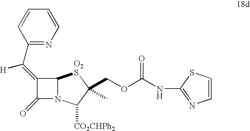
C1(=C(C2=NC=CC=C2)[H])C(=O)N2C1[O2S]C(COC(NC1=NC=CS1)=O)(C)C2[CO2CHPh2]
